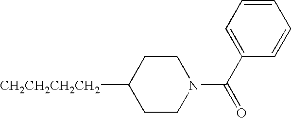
[CH2CH2CH2CH2]C1CCN(C(C2=CC=CC=C2)=O)CC1
